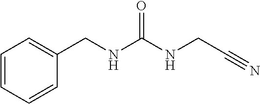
C1(CNC(NCC#N)=O)=CC=CC=C1
